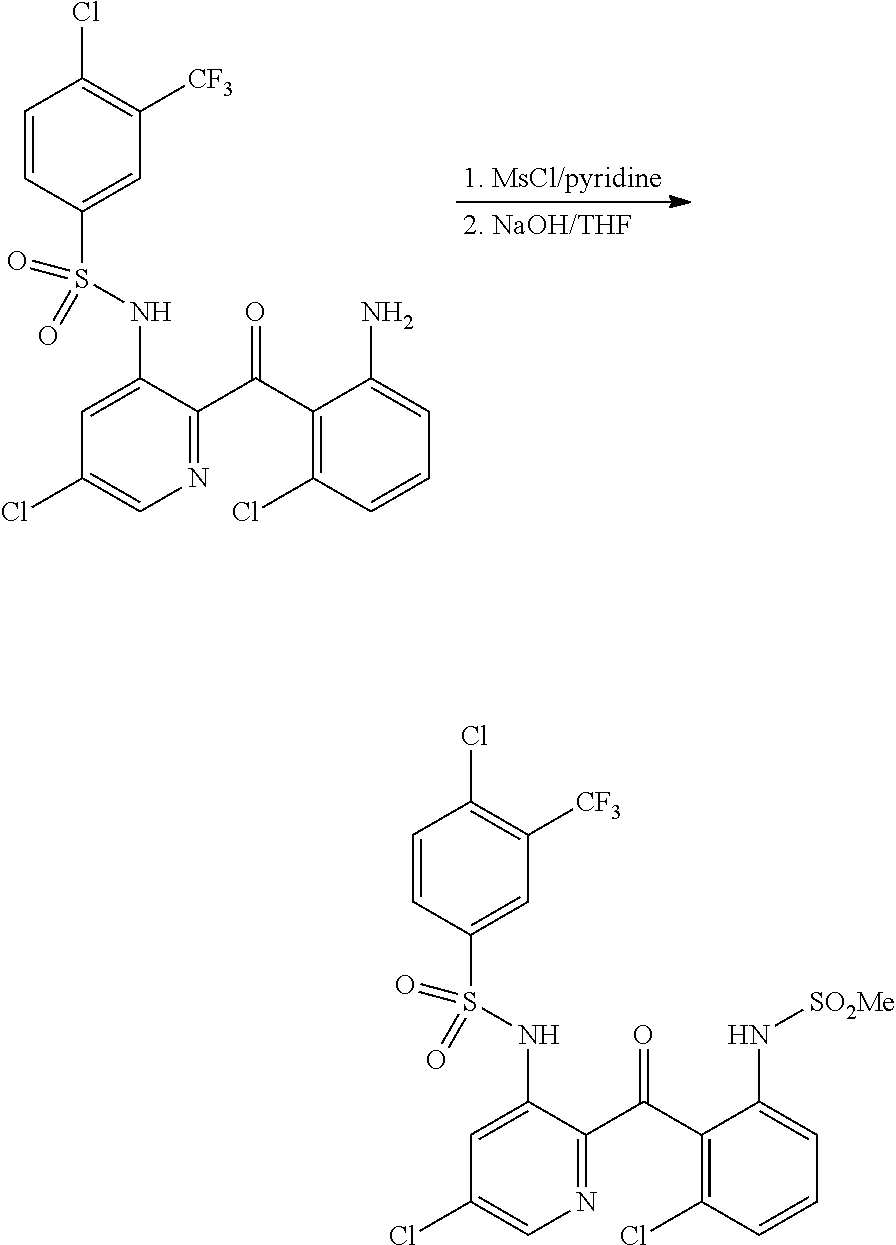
C1=CC(S(NC2=CC(Cl)=CN=C2C(C2=C(Cl)C=CC=C2N)=O)(=O)=O)=CC([CF3])=C1Cl.C1=CC(S(NC2=CC(Cl)=CN=C2C(C2=C(Cl)C=CC=C2N[SO2Me])=O)(=O)=O)=CC([CF3])=C1Cl
